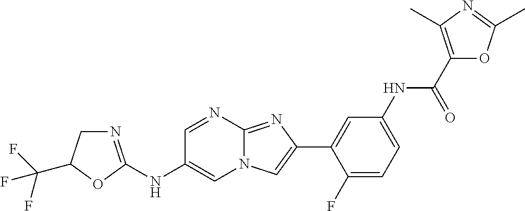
C1=NC2=NC(C3=CC(NC(C4=C(C)N=C(C)O4)=O)=CC=C3F)=CN2C=C1NC1=NCC(C(F)(F)F)O1
